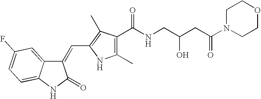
C1(=CC2=C(C)C(C(NCC(CC(N3CCOCC3)=O)O)=O)=C(C)N2)C2=CC(F)=CC=C2NC1=O
